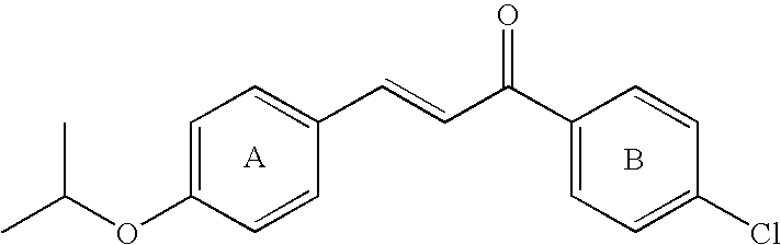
B.C1=C(OC(C)C)C=CC(C=CC(=O)C2=CC=C(Cl)C=C2)=C1
